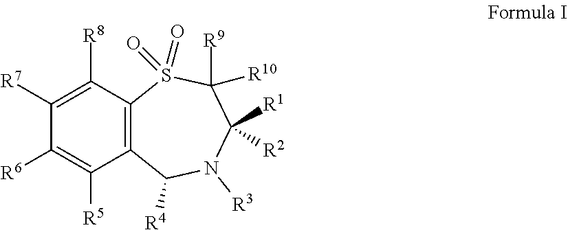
C1([R8])=C([R7])C([R6])=C([R5])C2=C1S(=O)(=O)C([R10])([R9])C([R1])([R2])N([R3])C2[R4]
